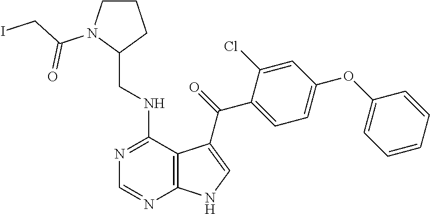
C1=CC=CC(OC2=CC=C(C(=O)C3=CNC4=C3C(NCC3CCCN3C(CI)=O)=NC=N4)C(Cl)=C2)=C1
